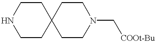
C12(CCN(C[COOt-Bu])CC1)CCNCC2
